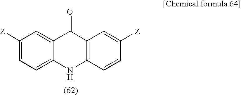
C1([Z])=CC=C2C(=C1)C(=O)C1=C(N2)C=CC([Z])=C1
